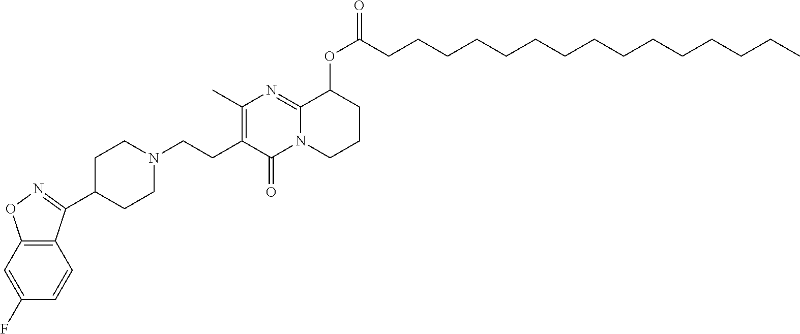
C1(F)=CC2=C(C=C1)C(C1CCN(CCC3=C(C)N=C4N(C3=O)CCCC4OC(CCCCCCCCCCCCCCC)=O)CC1)=NO2
